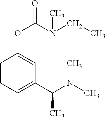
C1=CC=C(C(N(C)C)C)C=C1OC(N(CC)C)=O
